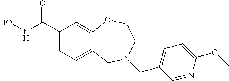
C1(C(NO)=O)=CC=C2C(=C1)OCCN(CC1=CC=C(OC)N=C1)C2
